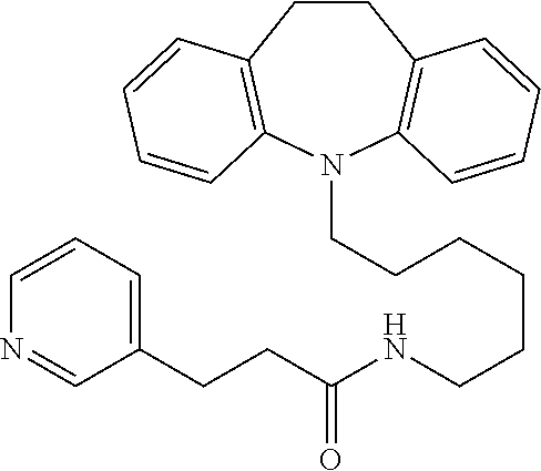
C(CCCCCNC(CCC1=CC=CN=C1)=O)N1C2=C(CCC3=C1C=CC=C3)C=CC=C2
